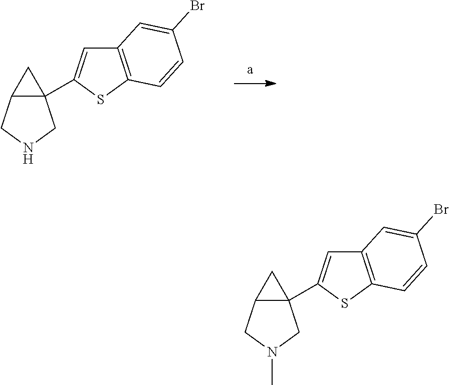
C12=C(SC(C34C(CNC3)C4)=C1)C=CC(Br)=C2.C12=C(SC(C34C(CN(C)C3)C4)=C1)C=CC(Br)=C2
